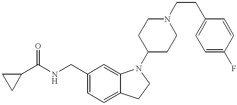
C1(C(NCC2=CC=C3C(=C2)N(C2CCN(CCC4=CC=C(F)C=C4)CC2)CC3)=O)CC1
